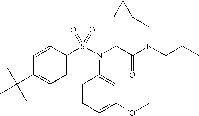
C1=C(C(C)(C)C)C=CC(S(N(CC(N(CCC)CC2CC2)=O)C2=CC(OC)=CC=C2)(=O)=O)=C1
